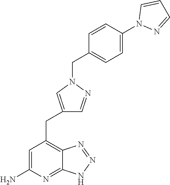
C1=C(N)N=C2C(=C1CC1=CN(CC3=CC=C(N4N=CC=C4)C=C3)N=C1)N=NN2
